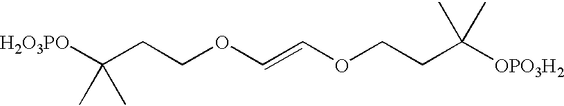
C(CCOC=COCCC([OPO3H2])(C)C)([H2O3PO])(C)C
